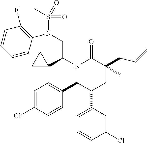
N1(C(C2CC2)CN(S(C)(=O)=O)C2=C(F)C=CC=C2)C(C2=CC=C(Cl)C=C2)C(C2=CC=CC(Cl)=C2)CC(CC=C)(C)C1=O
